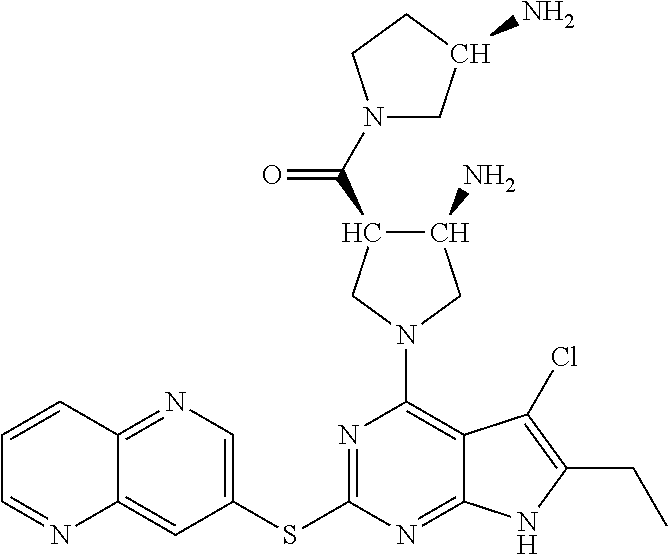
N1=C(SC2=CN=C3C(=C2)N=CC=C3)N=C2C(=C1N1CC(N)C(C(=O)N3CC(N)CC3)C1)C(Cl)=C(CC)N2
